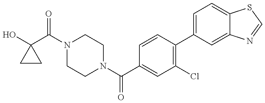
OC1(C(N2CCN(C(C3=CC(Cl)=C(C4=CC=C5C(=C4)N=CS5)C=C3)=O)CC2)=O)CC1
